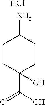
C1CC(C(O)=O)(O)CCC1N.Cl
